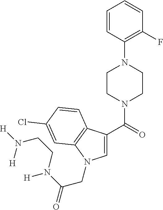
C1=CC(N2CCN(C(=O)C3=CN(CC(N(CCN([H])[H])[H])=O)C4=C3C=CC(Cl)=C4)CC2)=C(F)C=C1
